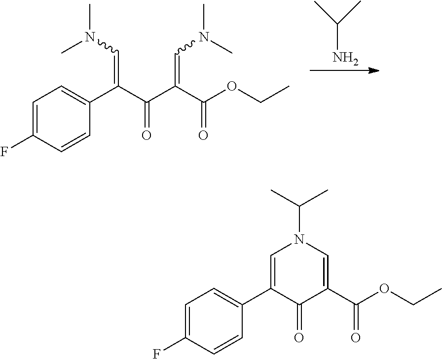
C1=C(F)C=CC(C(C(C(C(OCC)=O)=CN(C)C)=O)=CN(C)C)=C1.C(N)(C)C.C1=C(F)C=CC(C2=CN(C(C)C)C=C(C(OCC)=O)C2=O)=C1
